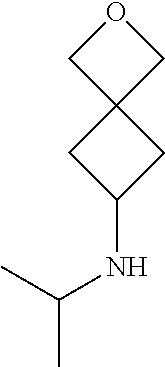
O1CC2(C1)CC(NC(C)C)C2
